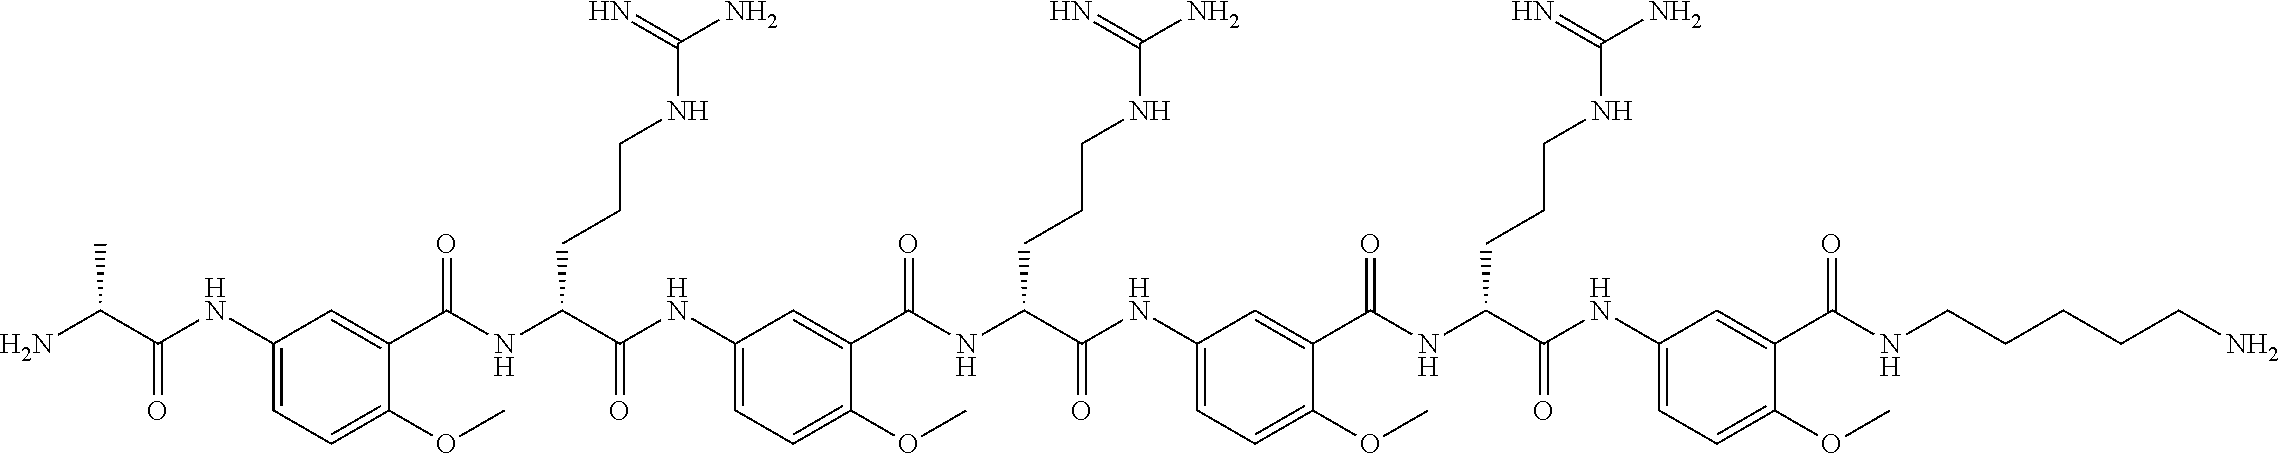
C1(NC(C(N)C)=O)=CC=C(OC)C(C(NC(C(NC2=CC=C(OC)C(C(NC(C(NC3=CC=C(OC)C(C(NC(C(NC4=CC=C(OC)C(C(NCCCCCN)=O)=C4)=O)CCCNC(N)=N)=O)=C3)=O)CCCNC(N)=N)=O)=C2)=O)CCCNC(N)=N)=O)=C1
